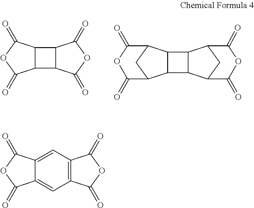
C12C(C3C1C(=O)OC3=O)C(=O)OC2=O.C12C(C3C1C1CC3C(=O)OC1=O)C1CC2C(=O)OC1=O.C12=CC3=C(C=C1C(=O)OC2=O)C(=O)OC3=O
